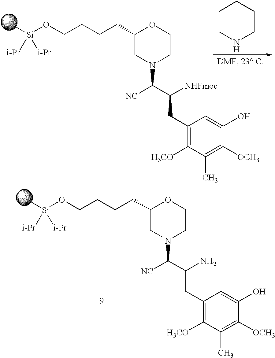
C1CNCCC1.C1(CC(C([NC])N2CCOC(CCCCO[Si](C)([i-Pr])[i-Pr])C2)[NHFmoc])=C([H3CO])C(C)=C([OCH3])C(O)=C1.C1(CC(C([NC])N2CCOC(CCCCO[Si](C)([i-Pr])[i-Pr])C2)N)=C([H3CO])C(C)=C([OCH3])C(O)=C1
